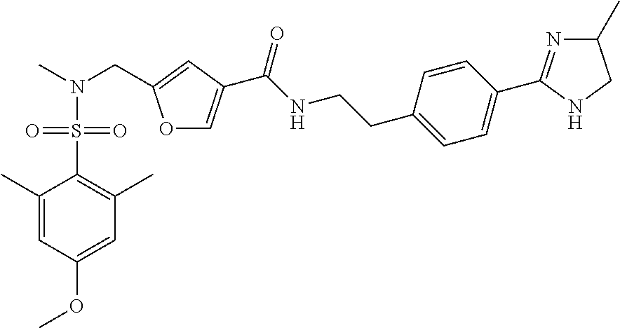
O1C=C(C(NCCC2=CC=C(C3=NC(C)CN3)C=C2)=O)C=C1CN(C)S(=O)(=O)C1=C(C)C=C(OC)C=C1C
